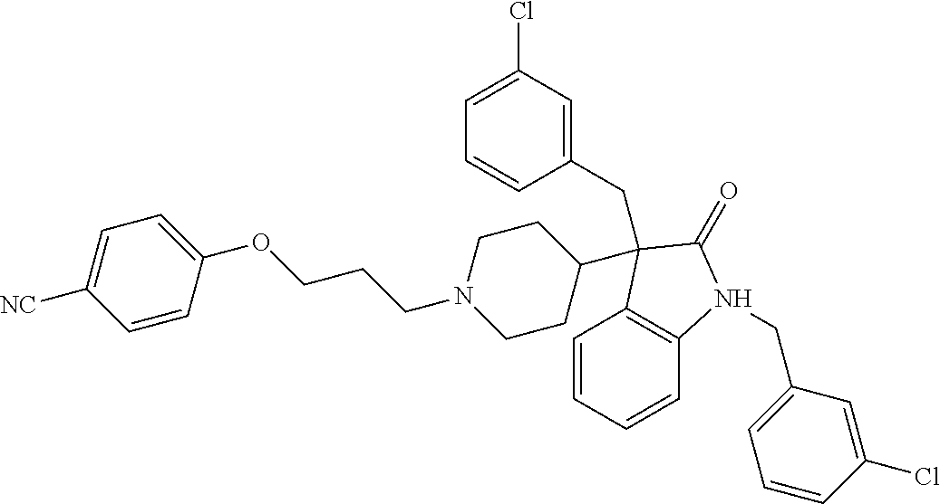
C1=CC=CC2=C1C(C1CCN(CCCOC3=CC=C([NC])C=C3)CC1)(CC1=CC(Cl)=CC=C1)C(=O)N2CC1=CC=CC(Cl)=C1
